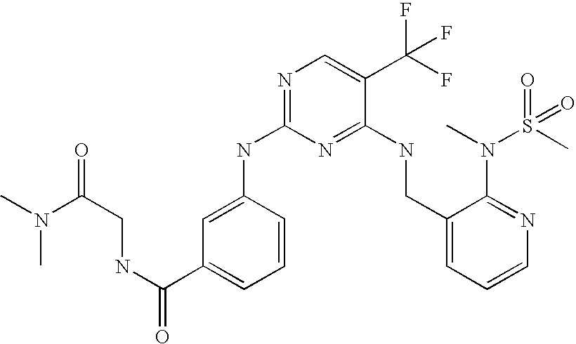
C1(CNC2=NC(NC3=CC(C(NCC(N(C)C)=O)=O)=CC=C3)=NC=C2C(F)(F)F)=CC=CN=C1N(C)S(C)(=O)=O
